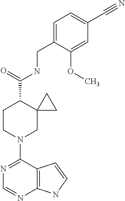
N1=C(N2CC3(C(C(=O)NCC4=CC=C(C#N)C=C4OC)CC2)CC3)C2=C(N=C1)NC=C2
